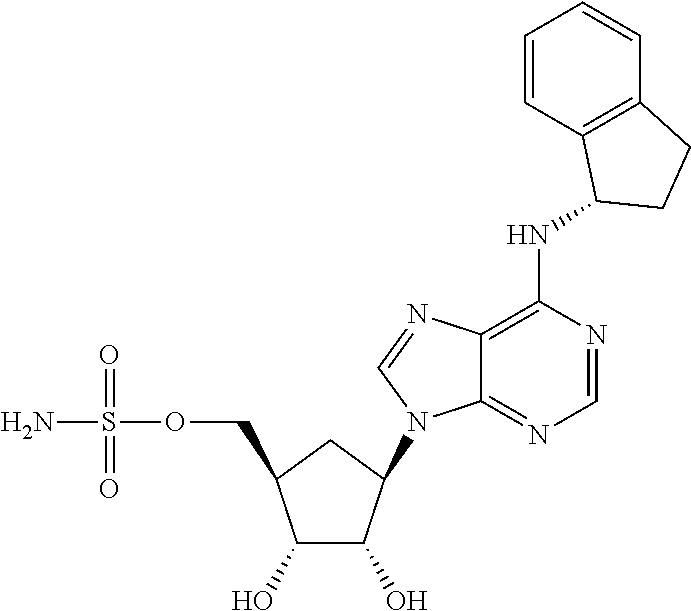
C1(O)C(O)C(N2C3=NC=NC(NC4C5=C(C=CC=C5)CC4)=C3N=C2)CC1COS(N)(=O)=O
